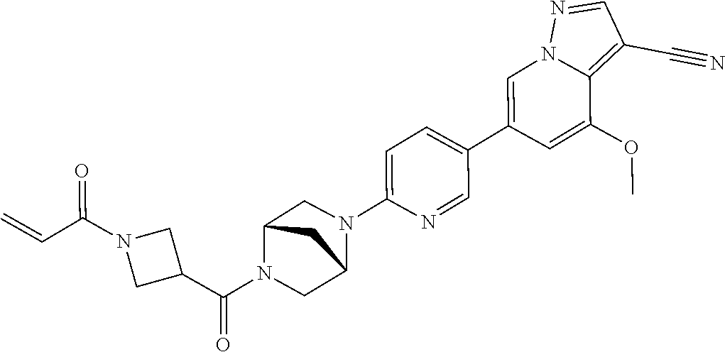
C1=C(C2=CC=C(N3CC4N(C(C5CN(C(C=C)=O)C5)=O)CC3C4)N=C2)C=C(OC)C2=C(C#N)C=NN12
